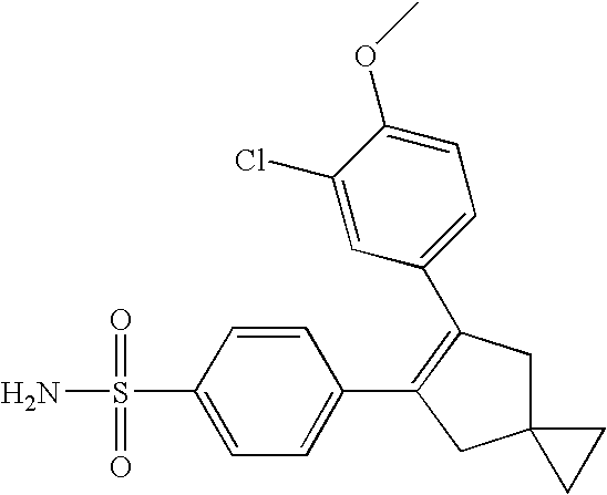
C1(S(N)(=O)=O)=CC=C(C2=C(C3=CC=C(OC)C(Cl)=C3)CC3(C2)CC3)C=C1
